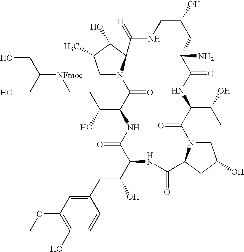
C1N2C(C(O)C1C)C(=O)NCC(O)CC(N)C(=O)NC(C(C)O)C(=O)N1CC(O)CC1C(=O)NC(C(CC1=CC(OC)=C(O)C=C1)O)C(=O)NC(C(O)CC[NFmoc]C(CO)CO)C2=O
